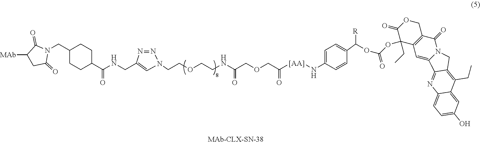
C1(CN2C(=O)C([MAb])CC2=O)CCC(C(NCC2=CN(CCOCCNC(COCC([[AA]]NC3=CC=C(C([R])OC(OC4(CC)C5=C(COC4=O)C(=O)N4C(=C5)C5=NC6=CC=C(O)C=C6C(CC)=C5C4)=O)C=C3)=O)=O)N=N2)=O)CC1
